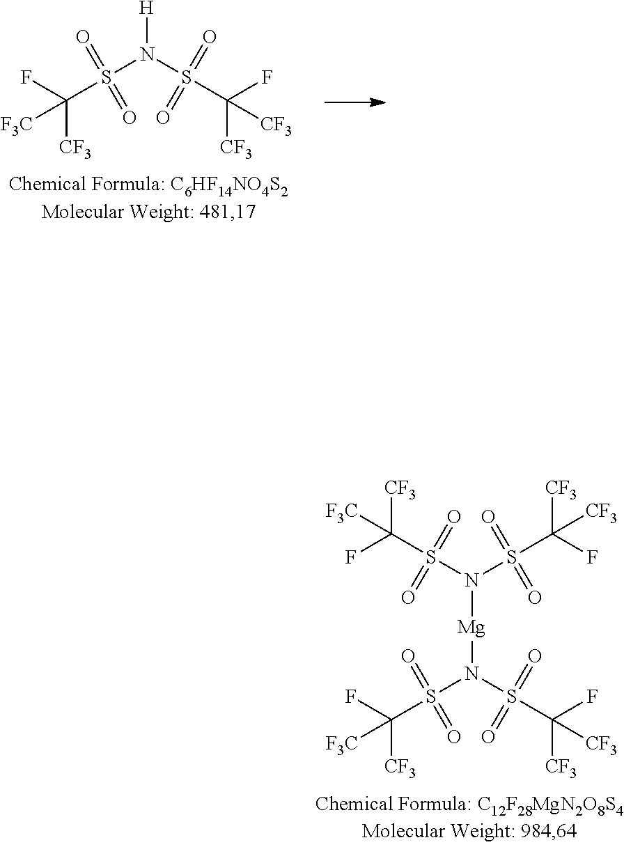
S(N(S(C([CF3])(F)[CF3])(=O)=O)[H])(C(F)([CF3])[F3C])(=O)=O.S(N(S(C([CF3])(F)[CF3])(=O)=O)[Mg]N(S(C(F)([CF3])[F3C])(=O)=O)S(C([CF3])(F)[CF3])(=O)=O)(C(F)([CF3])[F3C])(=O)=O
